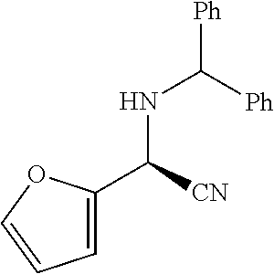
N(C([Ph])[Ph])C(C1=CC=CO1)[CN]
